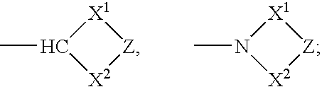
[X1]1C(C)[X2][Z]1.[X1]1N(C)[X2][Z]1
